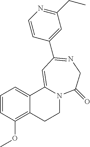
C1=CC(OC)=C2C(=C1)C1=CC(C3=CC(CC)=NC=C3)=NCC(=O)N1CC2
